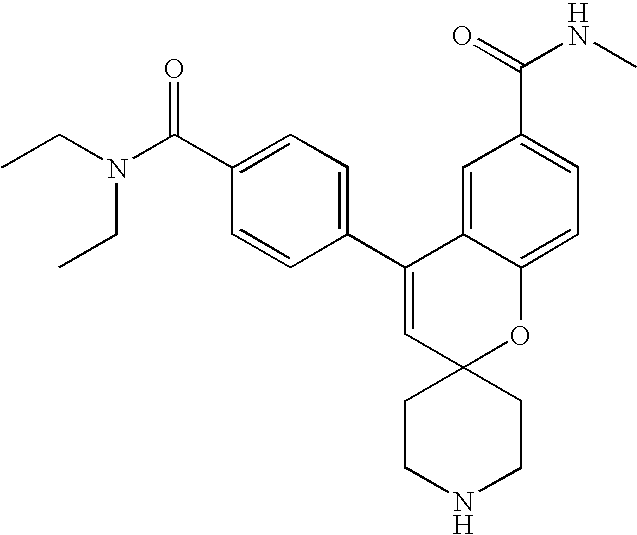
CCN(C(C1=CC=C(C2=CC3(OC4=CC=C(C(NC)=O)C=C24)CCNCC3)C=C1)=O)CC
